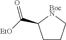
C1CC[BocN]C1C([EtO])=O
